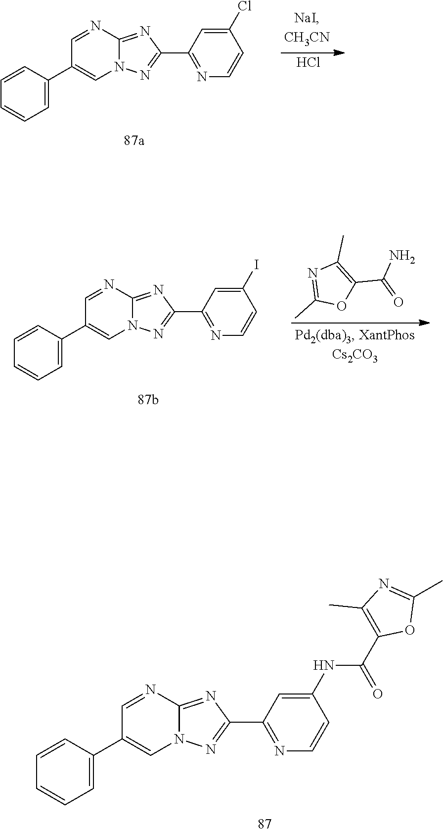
C12=NC(C3=NC=CC(NC(C4=C(C)N=C(C)O4)=O)=C3)=NN1C=C(C1=CC=CC=C1)C=N2.C1(C)=NC(C)=C(C(=O)N)O1.C12=NC(C3=NC=CC(I)=C3)=NN1C=C(C1=CC=CC=C1)C=N2.C12=NC(C3=NC=CC(Cl)=C3)=NN1C=C(C1=CC=CC=C1)C=N2.Cl
